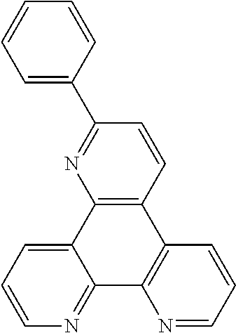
C12=C(C=CC(C3=CC=CC=C3)=N1)C1=C(C3=NC=CC=C23)N=CC=C1
